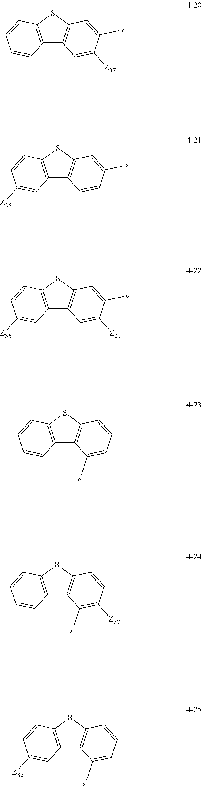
C12=C(SC3=C1C=C([Z37])C(C)=C3)C=CC=C2.C12=C(SC3=C1C=CC(C)=C3)C=CC([Z36])=C2.C12=C(SC3=C1C=C([Z37])C(C)=C3)C=CC([Z36])=C2.C12=C(SC3=C1C(C)=CC=C3)C=CC=C2.C12=C(SC3=C1C(C)=C([Z37])C=C3)C=CC=C2.C12=C(SC3=C1C(C)=CC=C3)C=CC([Z36])=C2
